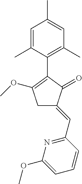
C1=C(C)C=C(C)C(C2=C(OC)CC(=CC3=NC(OC)=CC=C3)C2=O)=C1C
